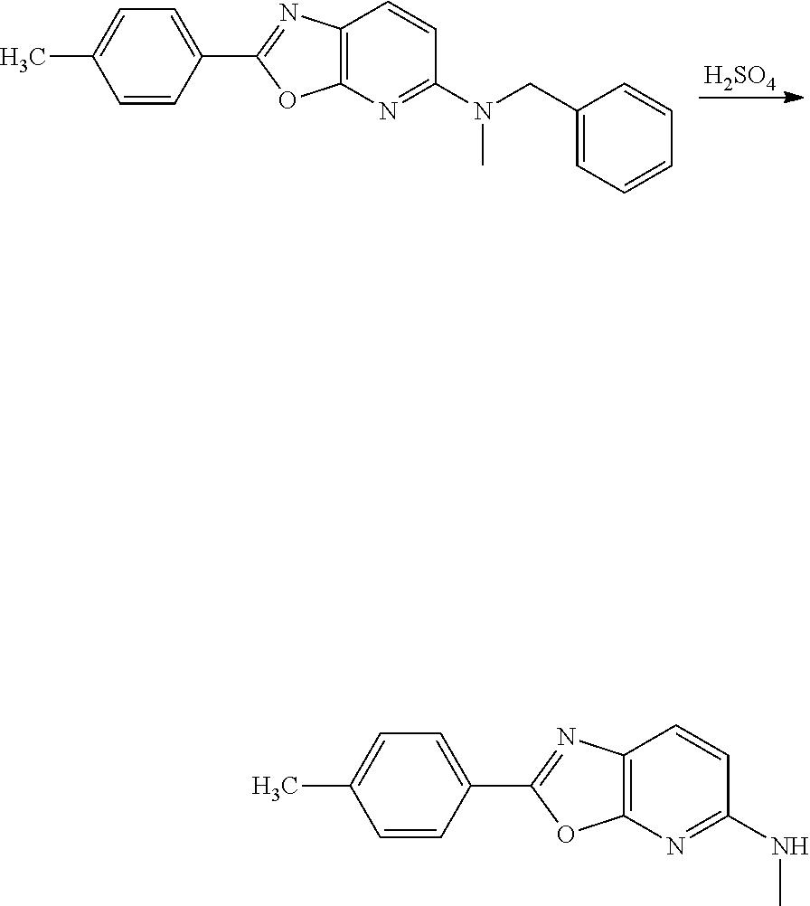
C1=CC(C2=NC3=C(N=C(N(CC4=CC=CC=C4)C)C=C3)O2)=CC=C1C.[H2SO4].C1=CC(C2=NC3=C(N=C(NC)C=C3)O2)=CC=C1C
